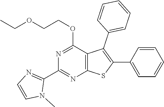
C12=C(C(OCCOCC)=NC(C3=NC=CN3C)=N1)C(C1=CC=CC=C1)=C(C1=CC=CC=C1)S2
